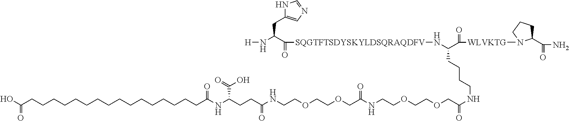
C(=O)(C(N[H])CC1=CN=CN1)[SQGTFTSDYSKYLDSQRAQDFV]NC(C([WLVKTG]N1C(C(=O)N)CCC1)=O)CCCCNC(COCCOCCNC(COCCOCCNC(CCC(NC(=O)CCCCCCCCCCCCCCCCC(O)=O)C(=O)O)=O)=O)=O
